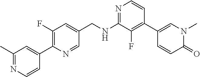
N1=C(NCC2=CC(F)=C(C3=CC(C)=NC=C3)N=C2)C(F)=C(C2=CN(C)C(=O)C=C2)C=C1
